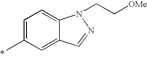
C1=C(C)C=C2C(=C1)N(CC[OMe])N=C2
